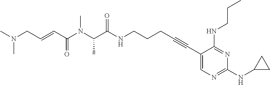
C(C(NCCCC#CC1=CN=C(NC2CC2)N=C1NCCC)=O)(N(C(C=CCN(C)C)=O)C)C
